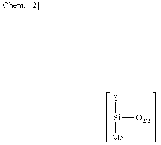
S[Si]([Me])[O2/2]
